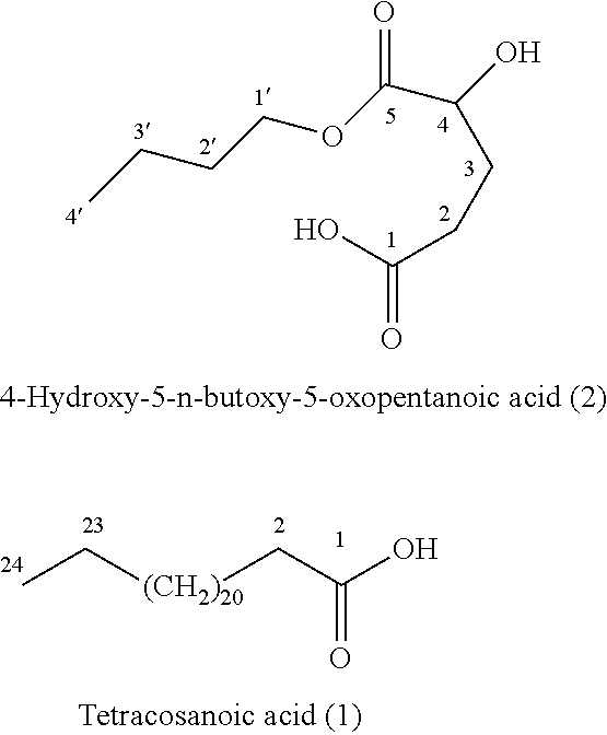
CCCCOC(C(O)CCC(=O)O)=O.CC[(CH2)20]CC(=O)O
